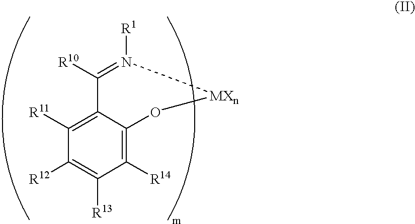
C1([R11])=C2C(=C([R14])C([R13])=C1[R12])O[MXn]N([R1])=C2[R10]
